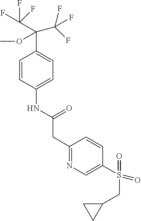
C1=CC(NC(CC2=NC=C(S(=O)(CC3CC3)=O)C=C2)=O)=CC=C1C(C(F)(F)F)(OC)C(F)(F)F
